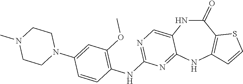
C1(=O)NC2=CN=C(NC3=C(OC)C=C(N4CCN(C)CC4)C=C3)N=C2NC2=C1SC=C2
